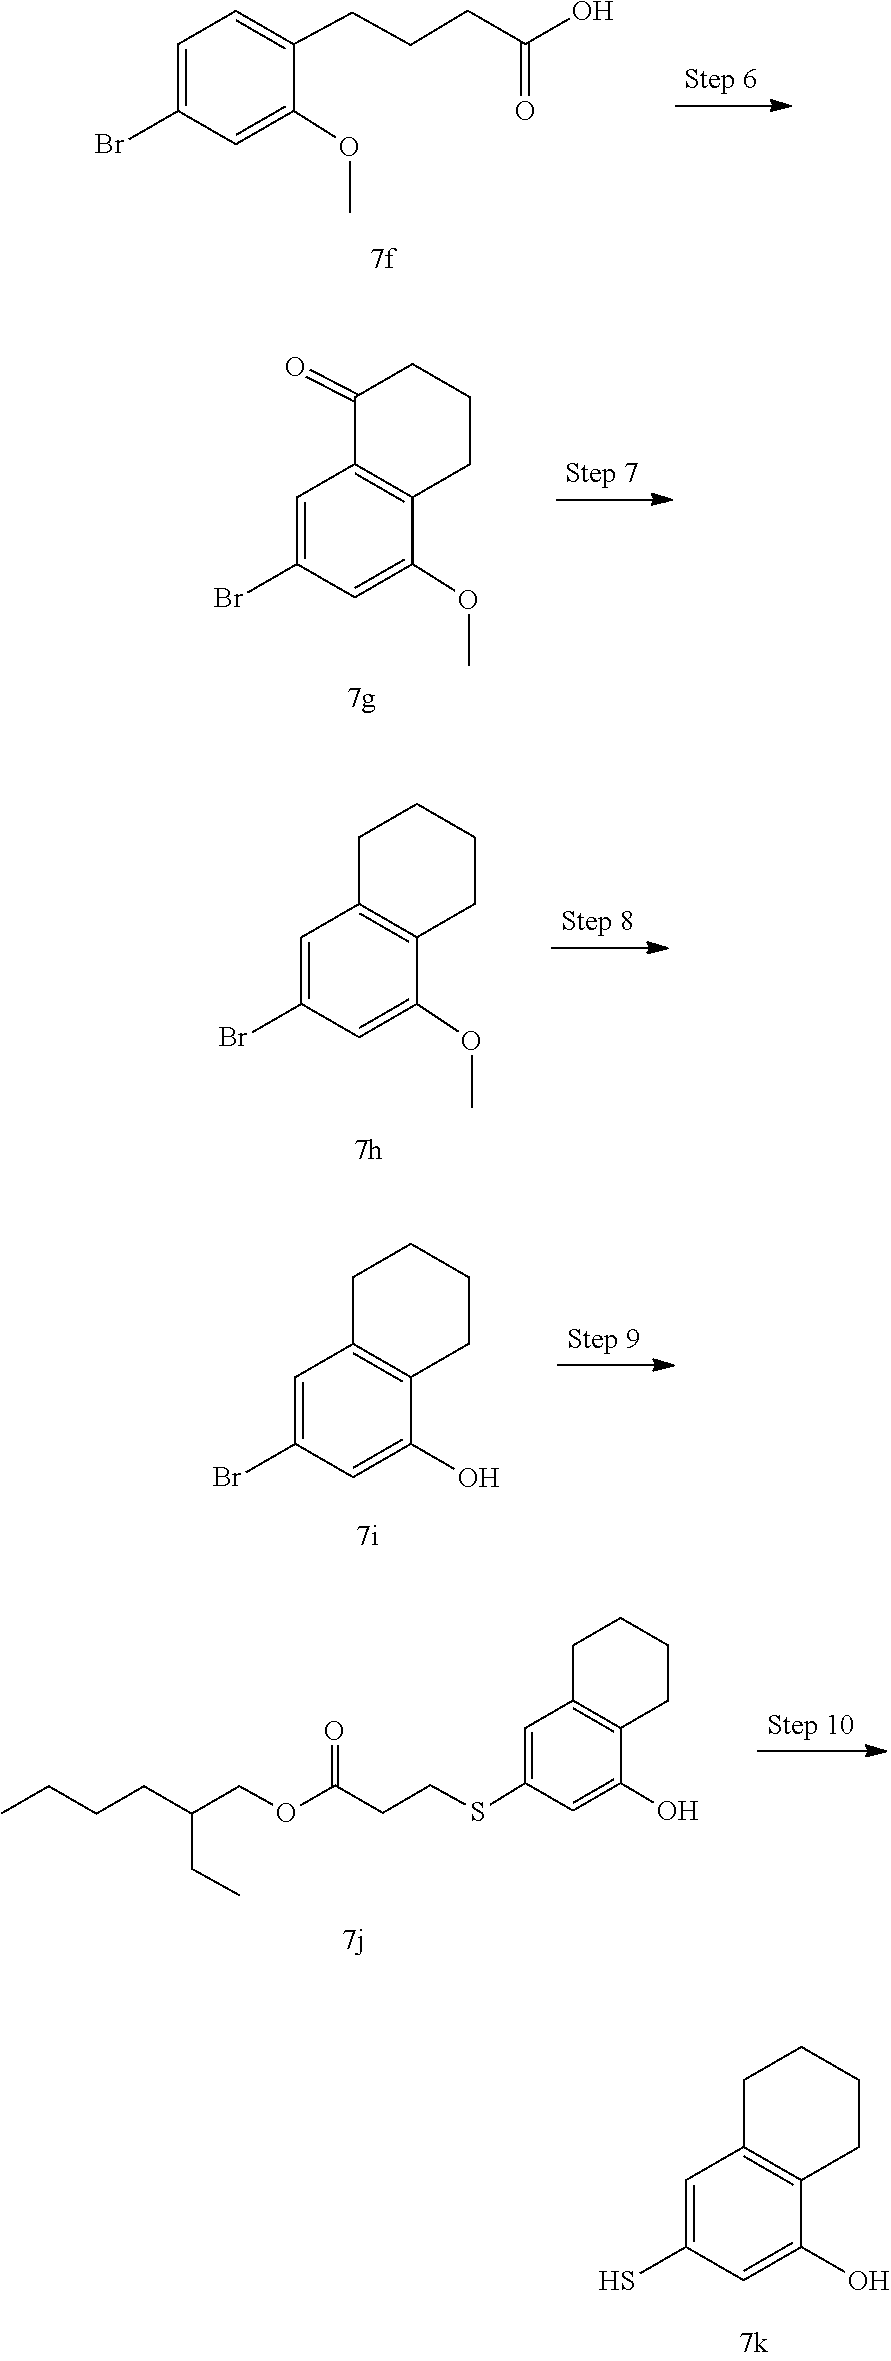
C1=C(CCCC(O)=O)C(OC)=CC(Br)=C1.C1=C(Br)C=C(OC)C2=C1C(=O)CCC2.C1=C(Br)C=C(OC)C2=C1CCCC2.C1(O)=CC(Br)=CC2=C1CCCC2.C1=C(SCCC(=O)OCC(CCCC)CC)C=C(O)C2=C1CCCC2.C1=C(S)C=C(O)C2=C1CCCC2
